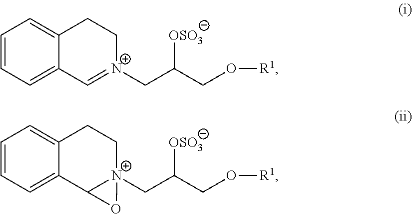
C1=CC=C2C(=C1)CC[N+](CC(CO[R1])[OSO3])=C2.C1=CC=C2C(=C1)CC[N+]1(CC(CO[R1])[OSO3])C2O1
